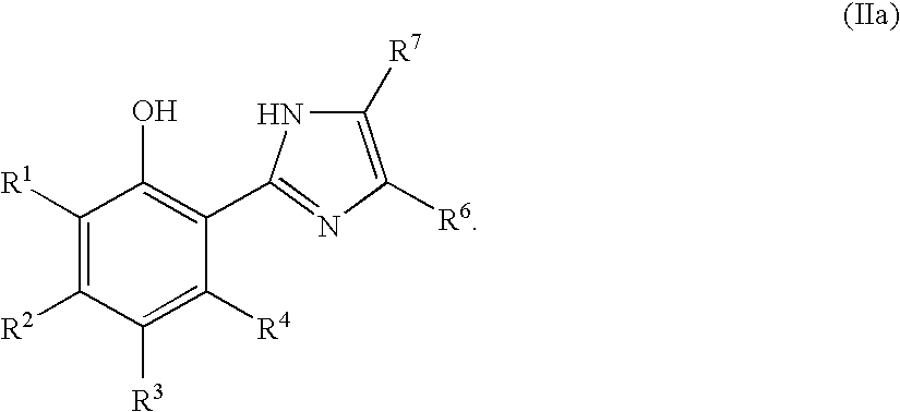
C1([R1])=C([R2])C([R3])=C([R4])C(C2=NC([R6])=C([R7])N2)=C1O
